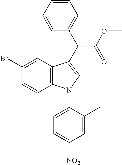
C1=CC2=C(C=C1Br)C(C(C1=CC=CC=C1)C(OC)=O)=CN2C1=CC=C([NO2])C=C1C
